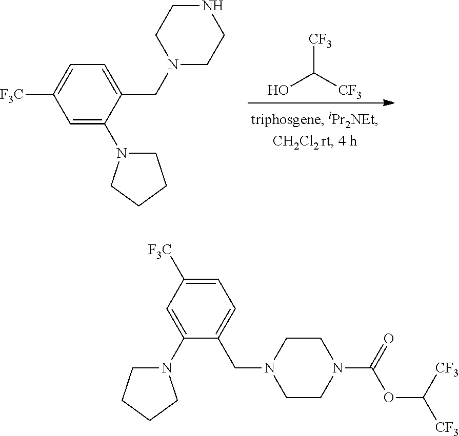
OC([CF3])[CF3].C1(CN2CCNCC2)=CC=C([F3C])C=C1N1CCCC1.C1=C(N2CCCC2)C(CN2CCN(C(=O)OC([CF3])[CF3])CC2)=CC=C1[F3C]
